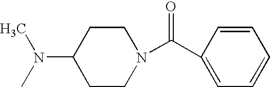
C1(N(C)C)CCN(C(C2=CC=CC=C2)=O)CC1
